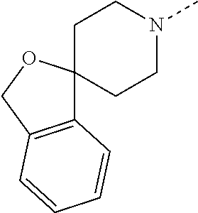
C1CN(C)CCC12C1=C(CO2)C=CC=C1
